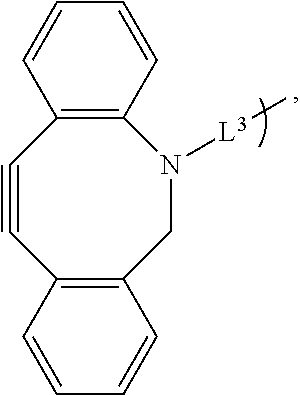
C12=C(C=CC=C1)C#CC1=C(N([L3]C)C2)C=CC=C1
